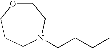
C1OCCCN(CCCC)C1
